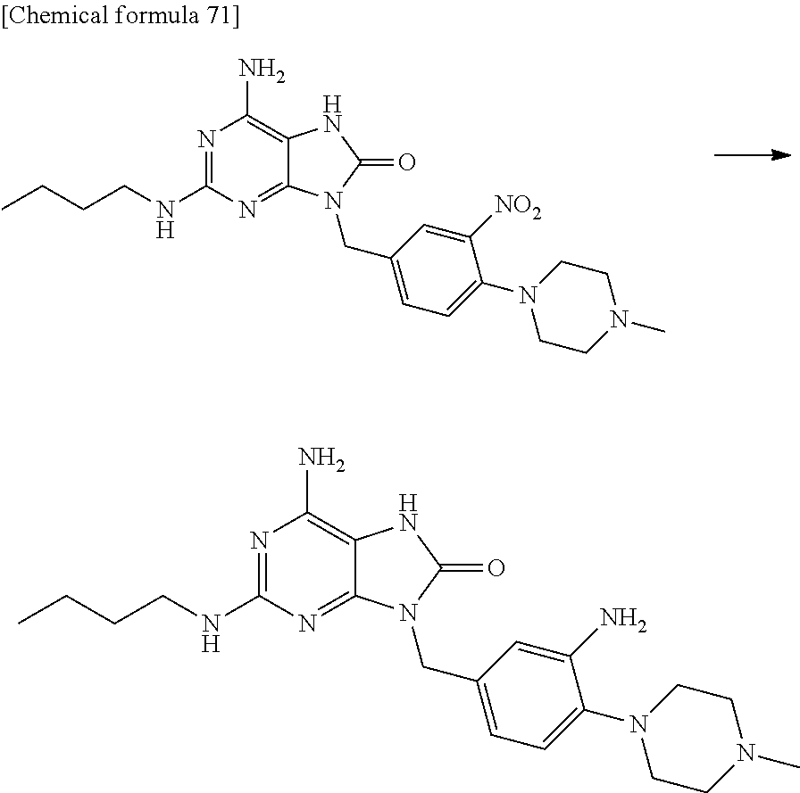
N1=C(NCCCC)N=C2C(=C1N)NC(=O)N2CC1=CC=C(N2CCN(C)CC2)C([NO2])=C1.N1=C(NCCCC)N=C2C(=C1N)NC(=O)N2CC1=CC=C(N2CCN(C)CC2)C(N)=C1
